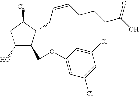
C1(O)C(COC2=CC(Cl)=CC(Cl)=C2)C(CC=CCCCC(=O)O)C(Cl)C1
